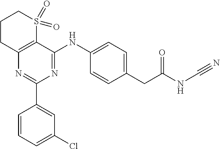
N1=C(NC2=CC=C(CC(NC#N)=O)C=C2)C2=C(N=C1C1=CC(Cl)=CC=C1)CCCS2(=O)=O
